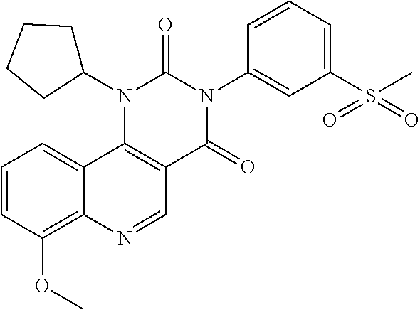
C1=CC(OC)=C2C(=C1)C1=C(C=N2)C(=O)N(C2=CC(S(C)(=O)=O)=CC=C2)C(=O)N1C1CCCC1
